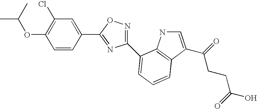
C1(OC(C)C)=C(Cl)C=C(C2=NC(C3=CC=CC4=C3NC=C4C(=O)CCC(O)=O)=NO2)C=C1
